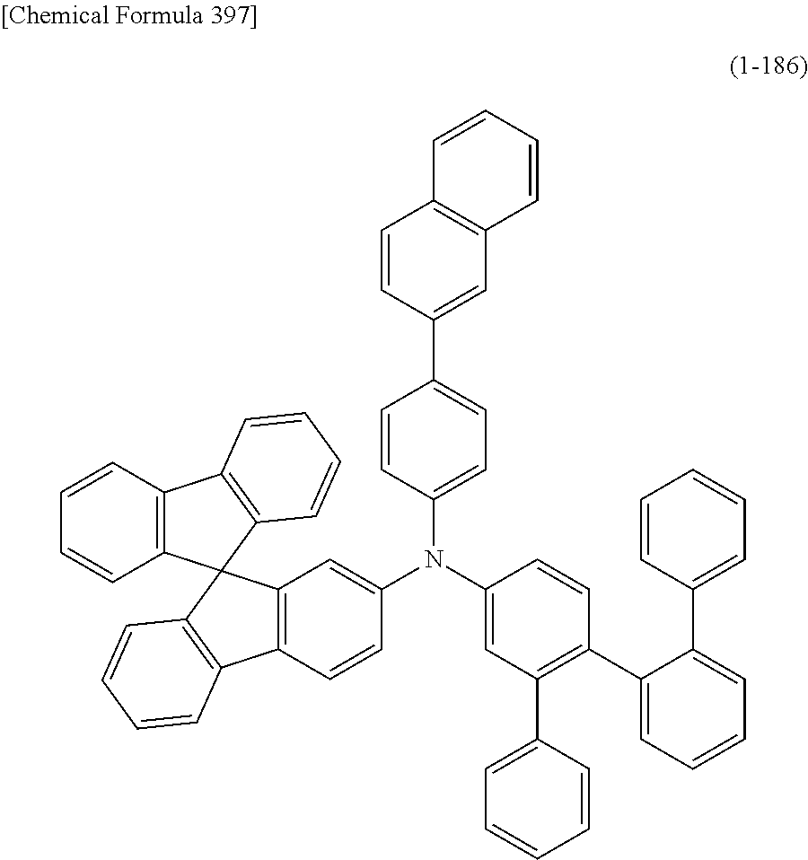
C1(N(C2=CC(C3=CC=CC=C3)=C(C3=CC=CC=C3C3=CC=CC=C3)C=C2)C2=CC3=C(C=C2)C2=C(C34C3=C(C5=C4C=CC=C5)C=CC=C3)C=CC=C2)=CC=C(C2=CC3=C(C=C2)C=CC=C3)C=C1
